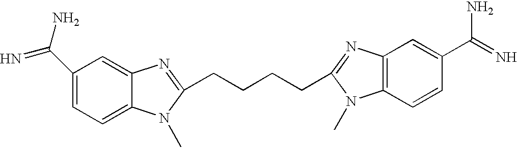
C1(C(N)=N)=CC=C2C(=C1)N=C(CCCCC1=NC3=C(C=CC(C(=N)N)=C3)N1C)N2C
